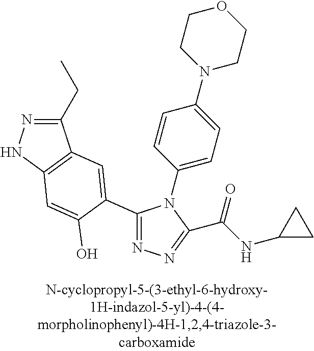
C1(CC)=NNC2=C1C=C(C1=NN=C(C(NC3CC3)=O)N1C1=CC=C(N3CCOCC3)C=C1)C(O)=C2
